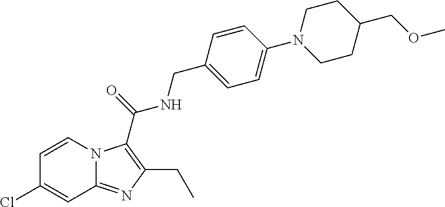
C1=CN2C(=NC(CC)=C2C(NCC2=CC=C(N3CCC(COC)CC3)C=C2)=O)C=C1Cl
